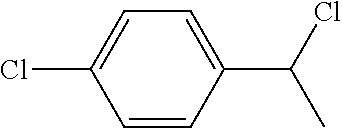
C1(Cl)=CC=C(C(Cl)C)C=C1
